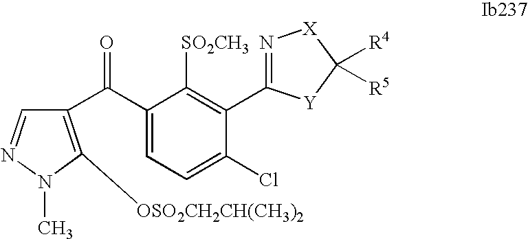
C1(C(=O)C2=C([OSO2CH2CH(CH3)2])N(C)N=C2)=CC=C(Cl)C(C2=N[X]C([R4])([R5])[Y]2)=C1[SO2CH3]
